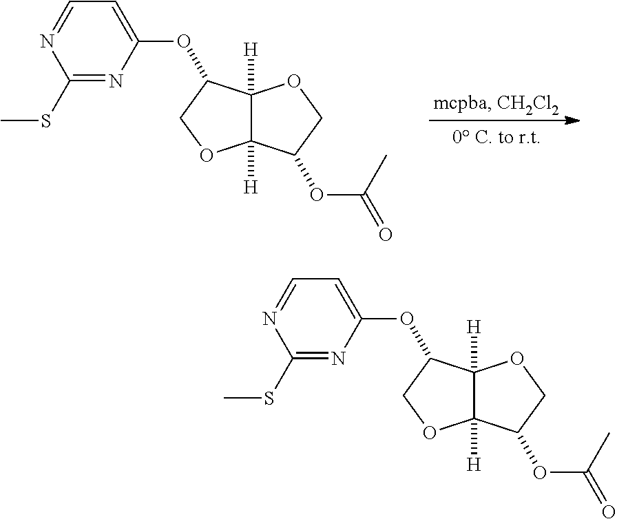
C1=C(OC2C3([H])C([H])(OC2)C(OC(=O)C)CO3)N=C(SC)N=C1.C1=C(OC2C3([H])C([H])(OC2)C(OC(=O)C)CO3)N=C(SC)N=C1
